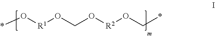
*O[R1]OCO[R2]OC*
